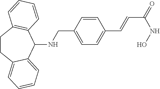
C1CC2=CC=CC=C2C(NCC2=CC=C(C=CC(NO)=O)C=C2)C2=C1C=CC=C2
